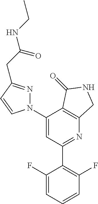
C1(N2N=C(CC(NCC)=O)C=C2)=CC(C2=C(F)C=CC=C2F)=NC2=C1C(=O)NC2
